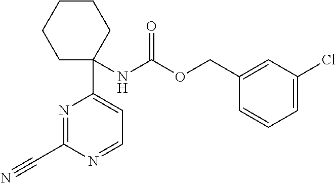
N(C(OCC1=CC(Cl)=CC=C1)=O)C1(C2=CC=NC(C#N)=N2)CCCCC1
